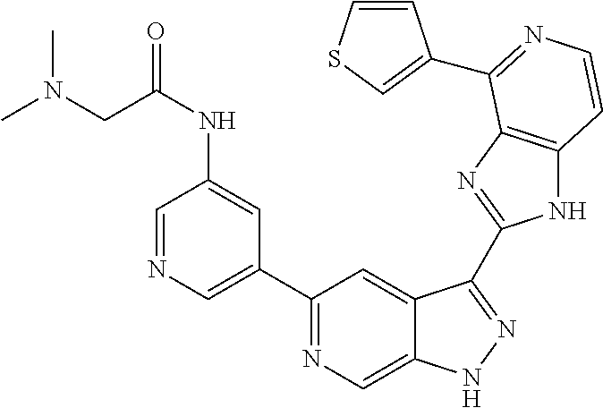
C1(C2=CN=CC(NC(CN(C)C)=O)=C2)=NC=C2C(=C1)C(C1=NC3=C(N1)C=CN=C3C1=CSC=C1)=NN2
